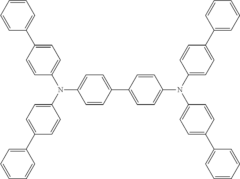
C1=C(C2=CC=CC=C2)C=CC(N(C2=CC=C(C3=CC=C(N(C4=CC=C(C5=CC=CC=C5)C=C4)C4=CC=C(C5=CC=CC=C5)C=C4)C=C3)C=C2)C2=CC=C(C3=CC=CC=C3)C=C2)=C1
